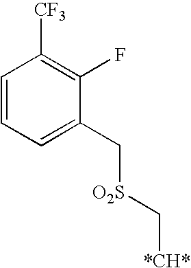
C1=CC=C(C[O2S]C[*CH*])C(F)=C1[CF3]
